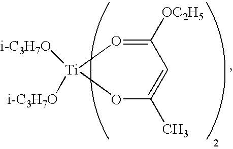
[Ti]1([i-C3H7O])([i-C3H7O])OC(C)=CC([OC2H5])=O1
